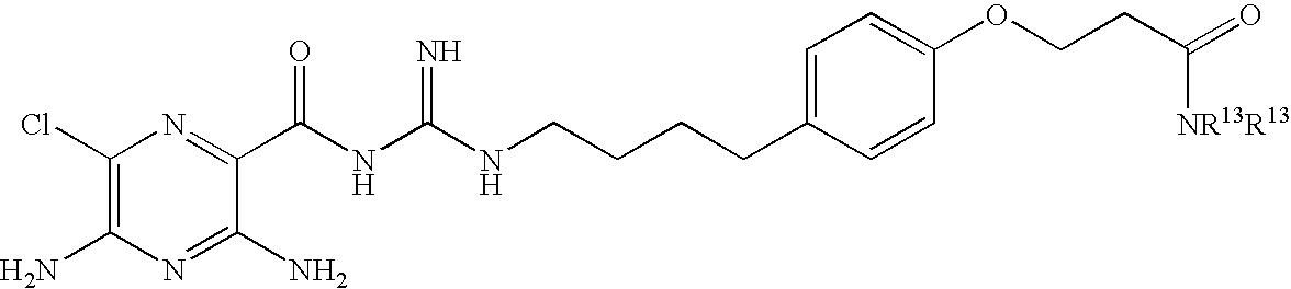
C1(Cl)=C(N)N=C(N)C(C(NC(NCCCCC2=CC=C(OCCC([NR13R13])=O)C=C2)=N)=O)=N1
